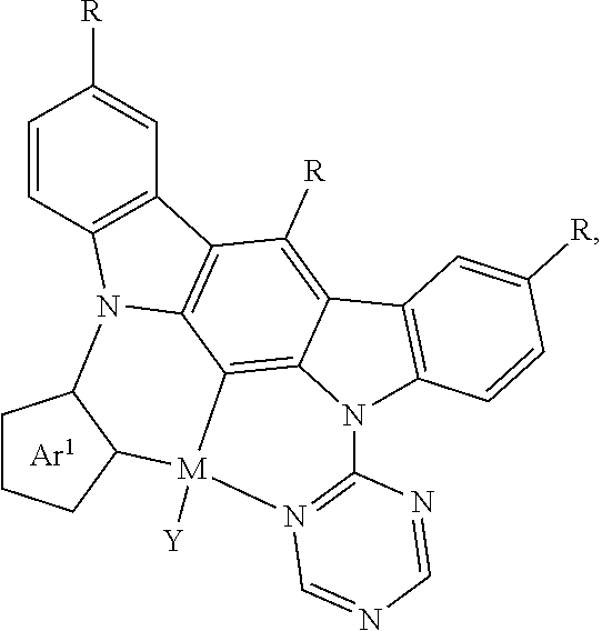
C1CCC2C1N1C3=C(C([R])=C4C5=C3[M]2([Y])N2=C(N=CN=C2)N5C2=C4C=C([R])C=C2)C2=C1C=CC([R])=C2
